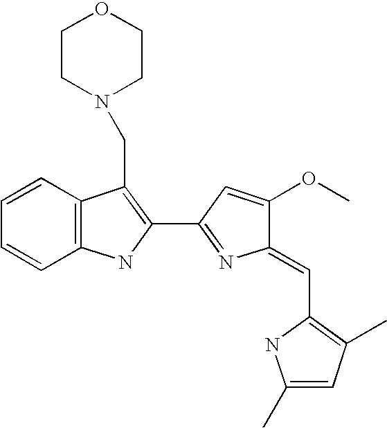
O1CCN(CC2=C(C3=NC(=CC4=C(C)C=C(C)N4)C(OC)=C3)NC3=C2C=CC=C3)CC1
